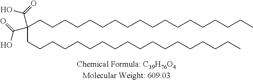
OC(=O)C(C(O)=O)(CCCCCCCCCCCCCCCCCC)CCCCCCCCCCCCCCCCCC
